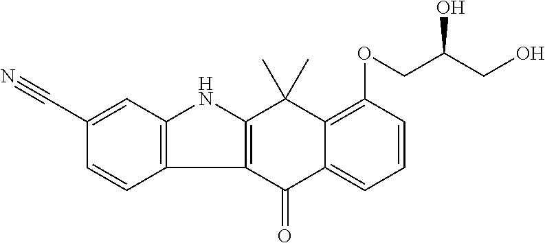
C1(C#N)=CC2=C(C=C1)C1=C(N2)C(C)(C)C2=C(OCC(CO)O)C=CC=C2C1=O
